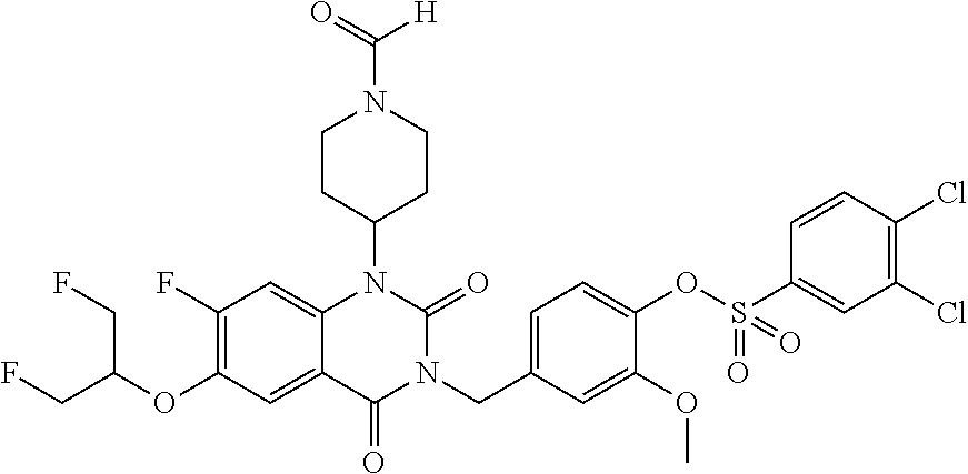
C12=CC(F)=C(OC(CF)CF)C=C1C(=O)N(CC1=CC=C(OS(C3=CC(Cl)=C(Cl)C=C3)(=O)=O)C(OC)=C1)C(=O)N2C1CCN(C(=O)[H])CC1
